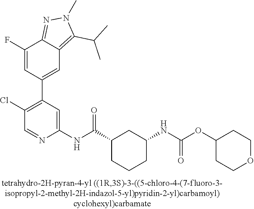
C1(F)=CC(C2=C(Cl)C=NC(NC(C3CCCC(NC(=O)OC4CCOCC4)C3)=O)=C2)=CC2=C(C(C)C)N(C)N=C12
